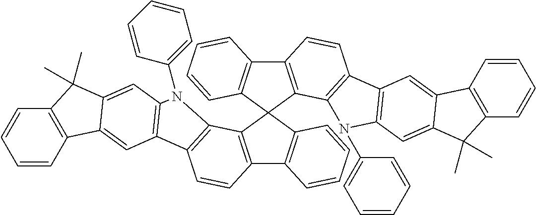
C12=C(C3=C(C=C1)C1=C(C=C4C(=C1)C1=C(C4(C)C)C=CC=C1)N3C1=CC=CC=C1)C1(C3=C2C=CC=C3)C2=C(C3=C1C=CC=C3)C=CC1=C2N(C2=CC=CC=C2)C2=C1C=C1C(=C2)C(C)(C)C2=C1C=CC=C2
